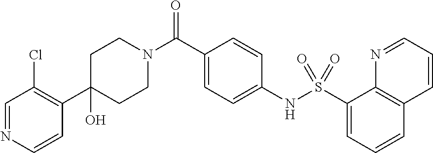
C1(O)(C2=C(Cl)C=NC=C2)CCN(C(C2=CC=C(NS(C3=CC=CC4=C3N=CC=C4)(=O)=O)C=C2)=O)CC1
